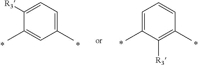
C1=C([R3])C(C)=CC(C)=C1.C1=C(C)C([R3])=C(C)C=C1
